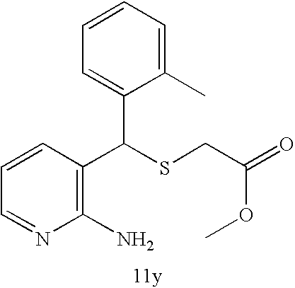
N1=CC=CC(C(SCC(OC)=O)C2=CC=CC=C2C)=C1N
